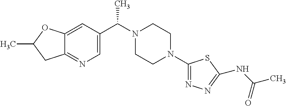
C12=CC(C(N3CCN(C4=NN=C(NC(=O)C)S4)CC3)C)=CN=C1CC(C)O2
